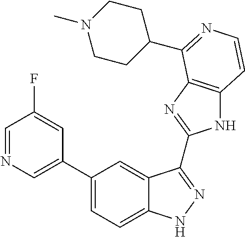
C1(C2=CC=C3C(=C2)C(C2=NC4=C(N2)C=CN=C4C2CCN(C)CC2)=NN3)=CN=CC(F)=C1
